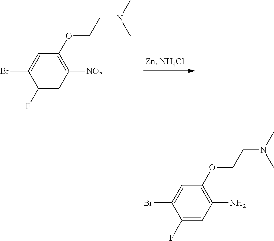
C1(F)=CC([NO2])=C(OCCN(C)C)C=C1Br.C1(F)=CC(N)=C(OCCN(C)C)C=C1Br
